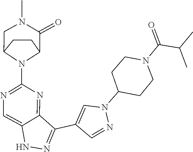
N1N=C(C2=CN(C3CCN(C(=O)C(C)C)CC3)N=C2)C2=NC(N3C4CCC3CN(C)C4=O)=NC=C12
